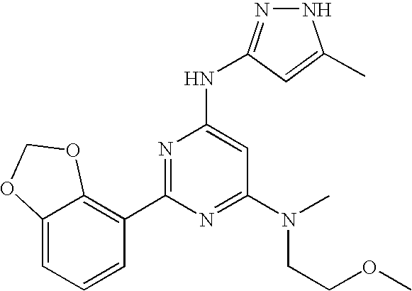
C12=CC=CC(C3=NC(NC4=NNC(C)=C4)=CC(N(CCOC)C)=N3)=C1OCO2
